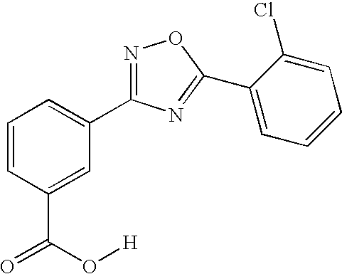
C1=CC(C(=O)O[H])=CC(C2=NOC(C3=CC=CC=C3Cl)=N2)=C1
